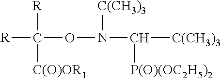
[R]C([R])([C(O)OR1])ON([C(CH3)3])C([P(O)(OC2H5)2])[C(CH3)3]
